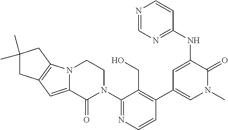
C1(N2CCN3C(=CC4=C3CC(C)(C)C4)C2=O)=NC=CC(C2=CN(C)C(=O)C(NC3=NC=NC=C3)=C2)=C1CO
